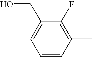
C1(F)=C(C)C=CC=C1CO
